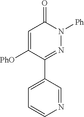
C1=C([PhO])C(C2=CC=CN=C2)=NN([Ph])C1=O
